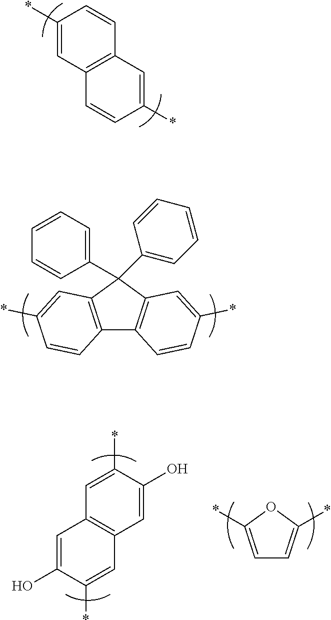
C1(*)=CC2=C(C=C1)C=C(*)C=C2.C12=C(C=C(*)C=C1)C(C1=CC=CC=C1)(C1=CC=CC=C1)C1=C2C=CC(*)=C1.C1=C(*)C(O)=CC2=C1C=C(O)C(*)=C2.C1=C(*)OC(*)=C1
